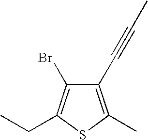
C1(C#CC)=C(C)SC(CC)=C1Br
